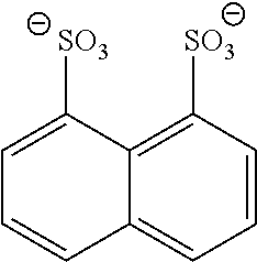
C1=C([SO3])C2=C([SO3])C=CC=C2C=C1
